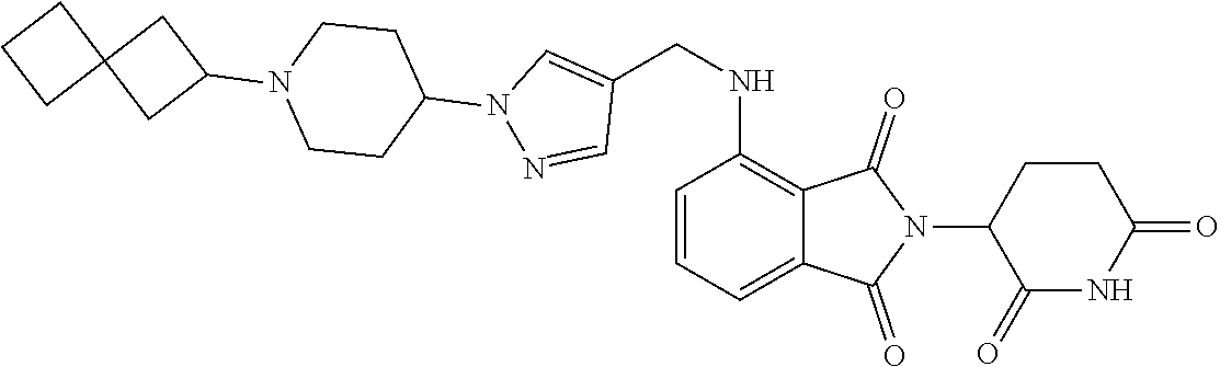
C1(=O)NC(=O)CCC1N1C(=O)C2=C(NCC3=CN(C4CCN(C5CC6(C5)CCC6)CC4)N=C3)C=CC=C2C1=O
